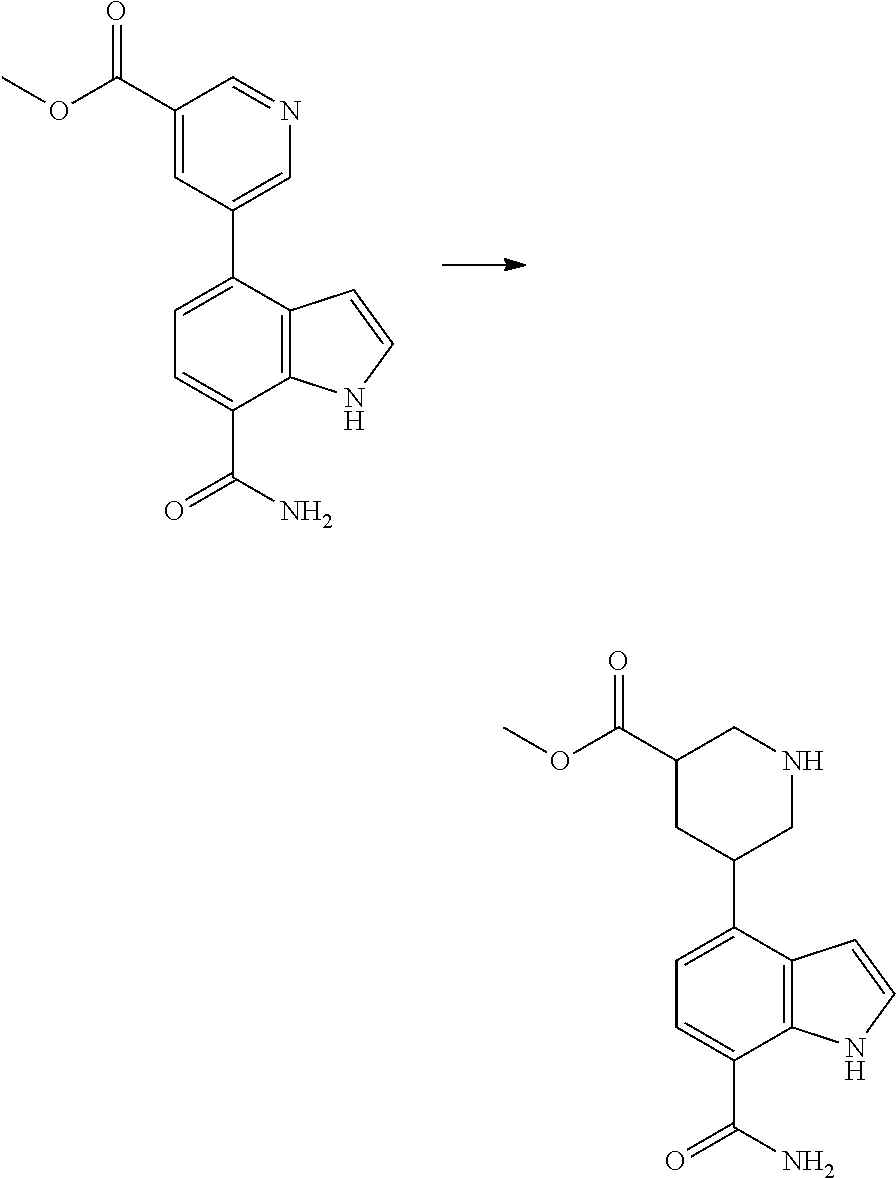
C1(C(OC)=O)=CC(C2=CC=C(C(N)=O)C3=C2C=CN3)=CN=C1.C1(C(OC)=O)CC(C2=CC=C(C(N)=O)C3=C2C=CN3)CNC1
